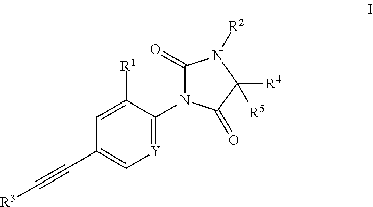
C1(C#C[R3])=C[Y]=C(N2C(=O)N([R2])C([R4])([R5])C2=O)C([R1])=C1
